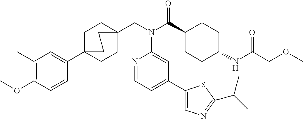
COC1=C(C)C=C(C23CCC(CN(C(C4CCC(NC(COC)=O)CC4)=O)C4=CC(C5=CN=C(C(C)C)S5)=CC=N4)(CC2)CC3)C=C1
